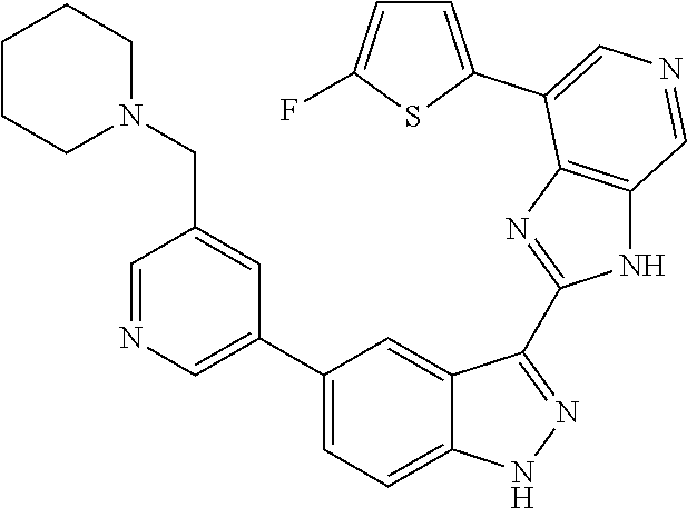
C1(C2=CN=CC(CN3CCCCC3)=C2)=CC=C2C(=C1)C(C1=NC3=C(N1)C=NC=C3C1=CC=C(F)S1)=NN2
